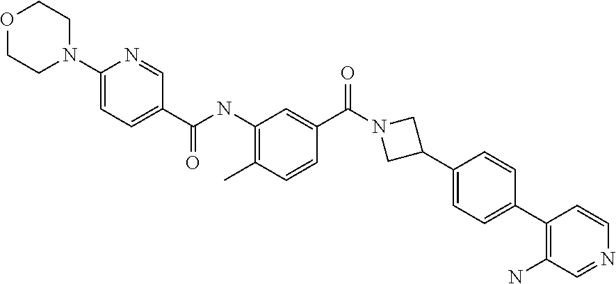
O1CCN(C2=CC=C(C(NC3=C(C)C=CC(C(N4CC(C5=CC=C(C6=C(N)C=NC=C6)C=C5)C4)=O)=C3)=O)C=N2)CC1
